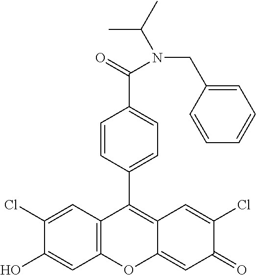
C12=C(C=C(Cl)C(O)=C1)C(C1=CC=C(C(=O)N(CC3=CC=CC=C3)C(C)C)C=C1)=C1C(=CC(=O)C(Cl)=C1)O2
